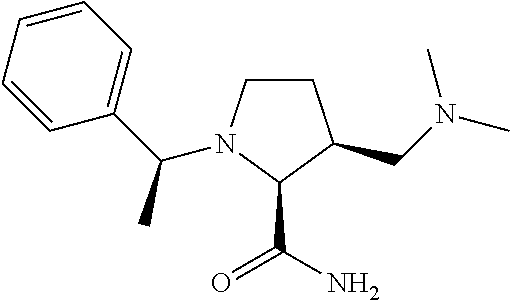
C1CN(C(C2=CC=CC=C2)C)C(C(=O)N)C1CN(C)C
